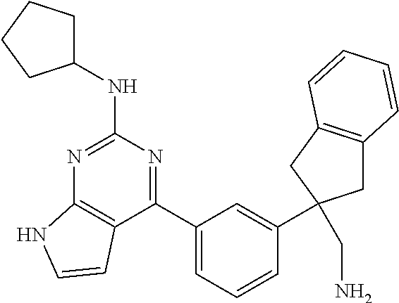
C1(C2=CC=CC(C3(CN)CC4=C(C3)C=CC=C4)=C2)=NC(NC2CCCC2)=NC2=C1C=CN2
